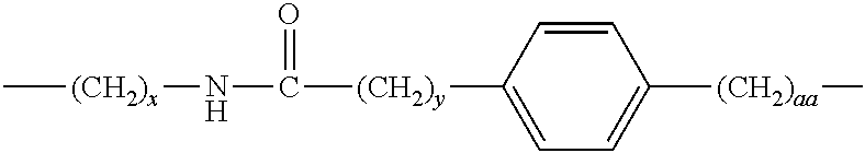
C[(CH2)x]NC(=O)[(CH2)y]C1=CC=C([(CH2)aa]C)C=C1
